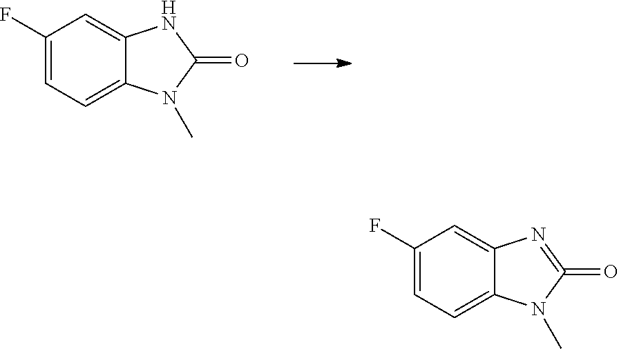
C1(F)=CC=C2C(=C1)NC(=O)N2C.C1(F)=CC=C2C(=C1)N=C(=O)N2C
